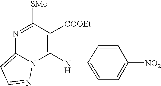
C1(NC2=CC=C([NO2])C=C2)=C([COOEt])C([SMe])=NC2=CC=NN12
